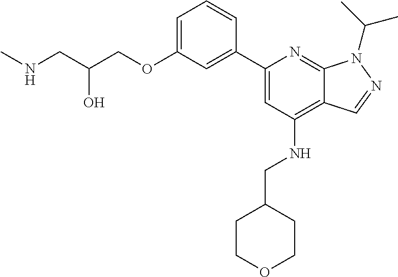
N(CC(COC1=CC=CC(C2=CC(NCC3CCOCC3)=C3C(=N2)N(C(C)C)N=C3)=C1)O)C
